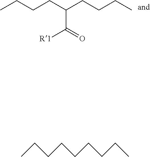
CCCCC(C([R1])=O)CCCC.C(C)CCCCCCC
